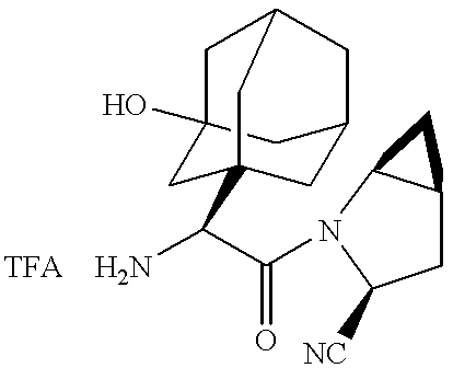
NC(C(N1C2C(CC1[NC])C2)=O)C12CC3CC(O)(C1)CC(C3)C2.[TFA]
